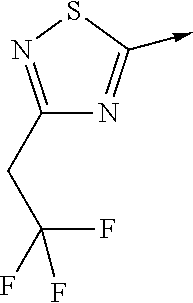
C1(CC(F)(F)F)=NSC(->C)=N1
